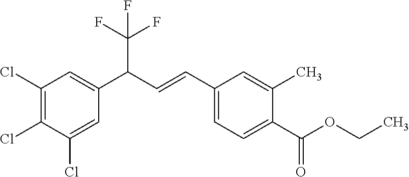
C1(Cl)=C(Cl)C(Cl)=CC(C(C=CC2=CC=C(C(OCC)=O)C(C)=C2)C(F)(F)F)=C1
